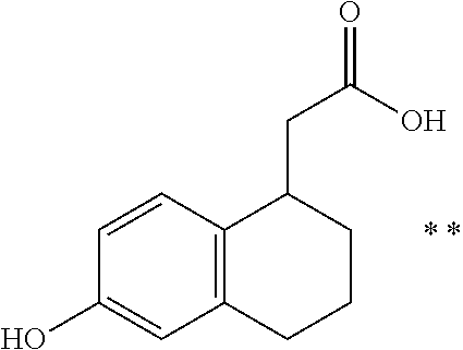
C1(O)=CC2=C(C=C1)C(CC(O)=O)CCC2
